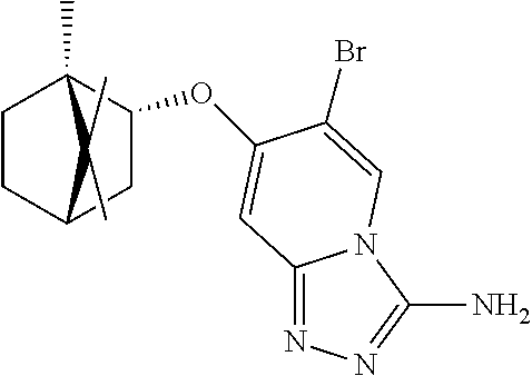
C12=NN=C(N)N1C=C(Br)C(OC1CC3CCC1(C)C3(C)C)=C2
